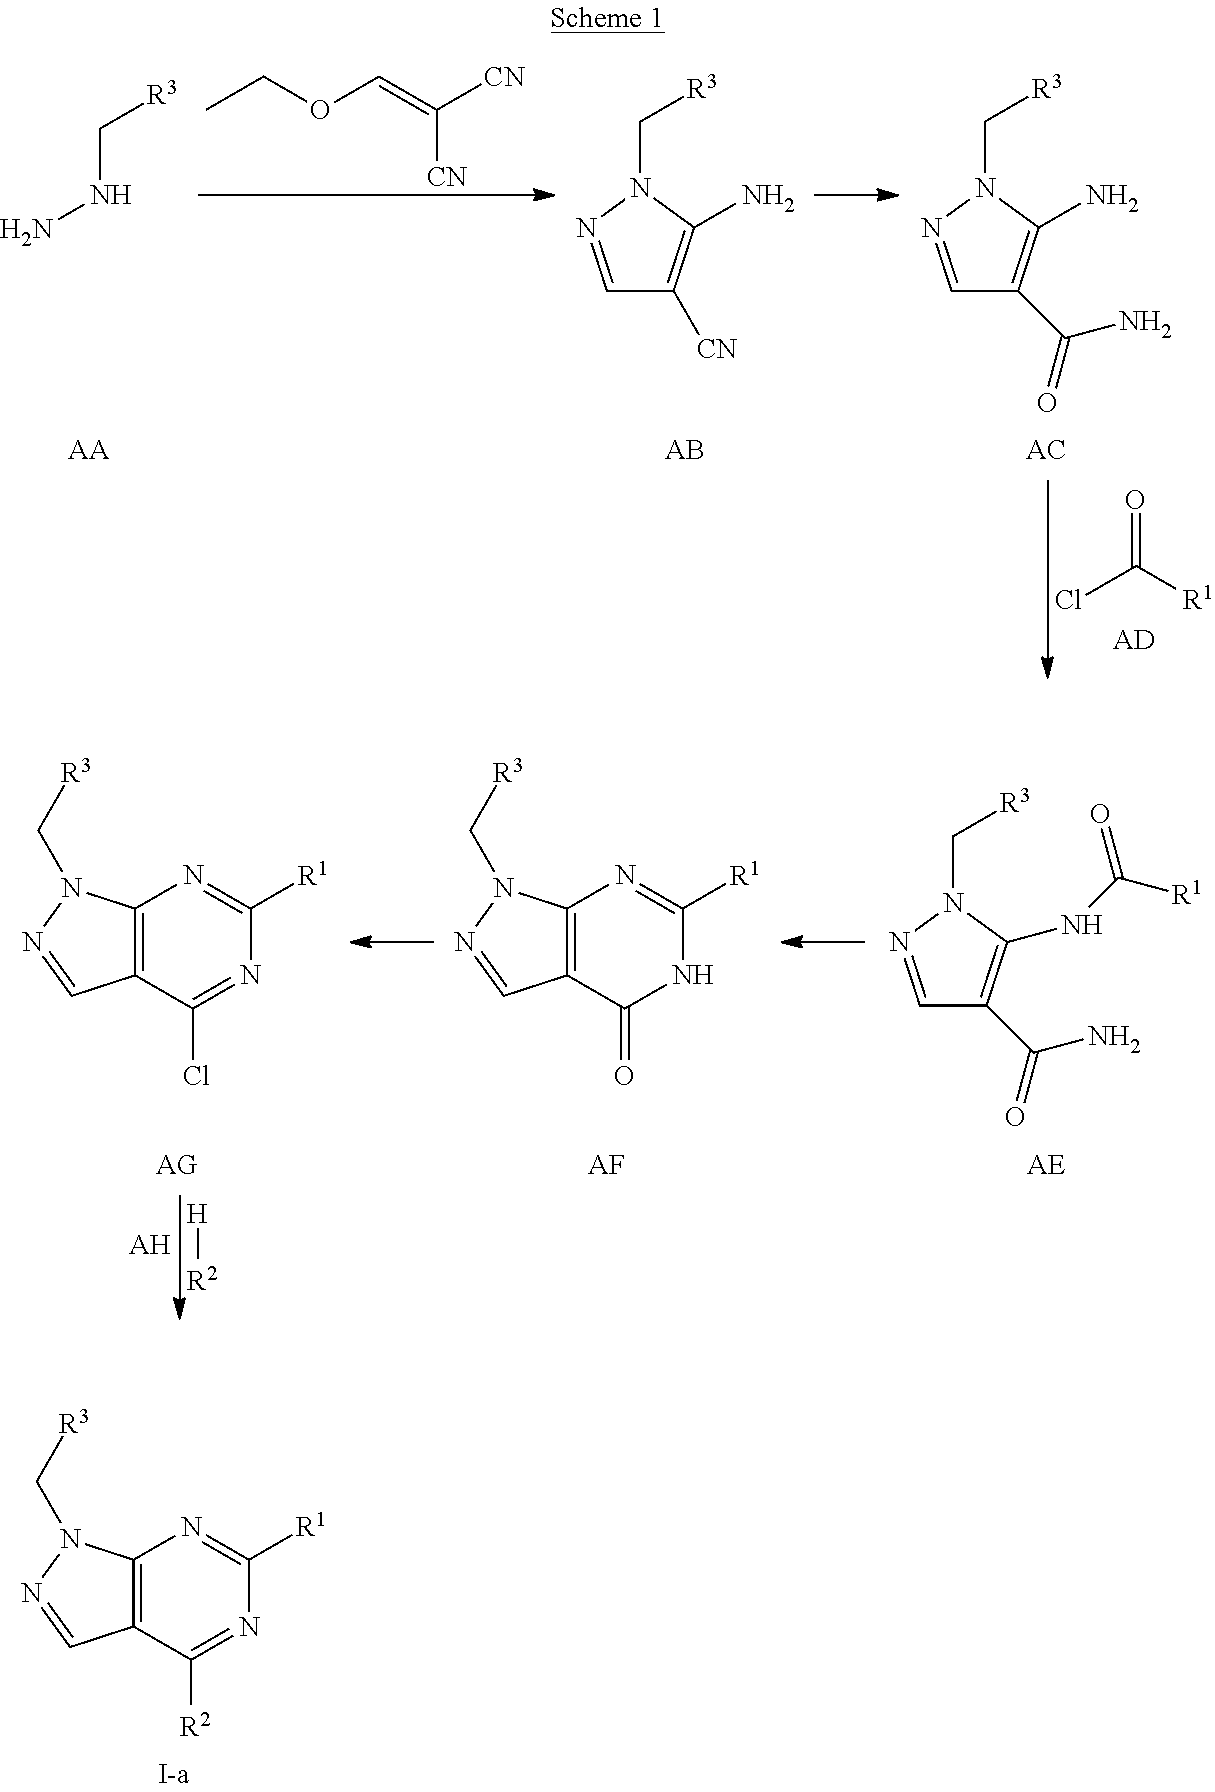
O=C([R1])Cl.[AD].[R3]CNN.CCOC=C([CN])[CN].C1=NN(C[R3])C(N)=C1[CN].C1=NN(C[R3])C(N)=C1C(=O)N.[AA].C12=C(C([R2])=NC([R1])=N1)C=NN2C[R3].C1=NN(C[R3])C(NC([R1])=O)=C1C(=O)N.C12=C(C(=O)NC([R1])=N1)C=NN2C[R3].C12=C(C(Cl)=NC([R1])=N1)C=NN2C[R3].[H][R2].[AH].[AF]
